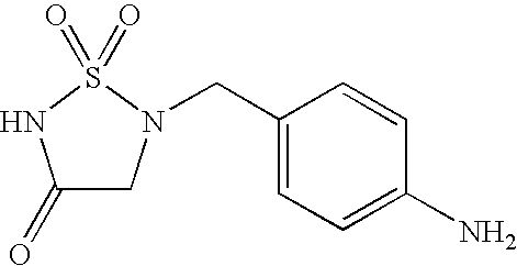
C1(=O)CN(CC2=CC=C(N)C=C2)S(=O)(=O)N1
